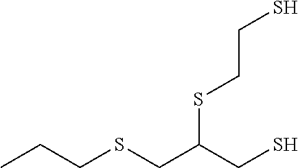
CCCSCC(CS)SCCS
